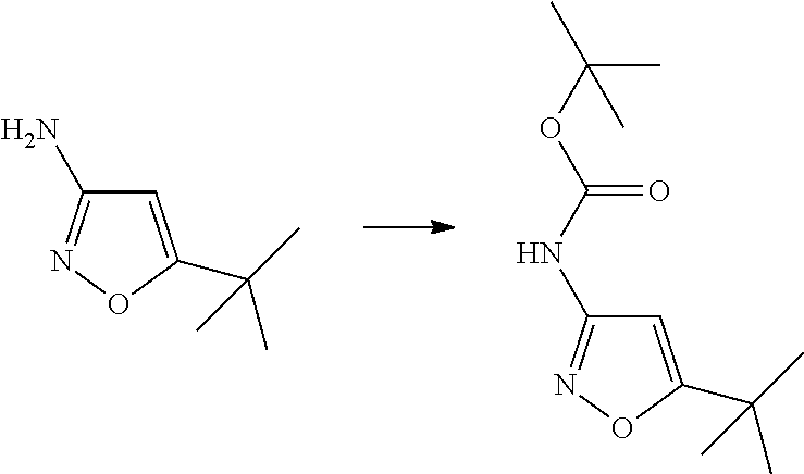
C1=C(C(C)(C)C)ON=C1N.C1=C(C(C)(C)C)ON=C1NC(OC(C)(C)C)=O
